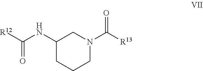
C1C(NC(=O)[R12])CN(C([R13])=O)CC1
